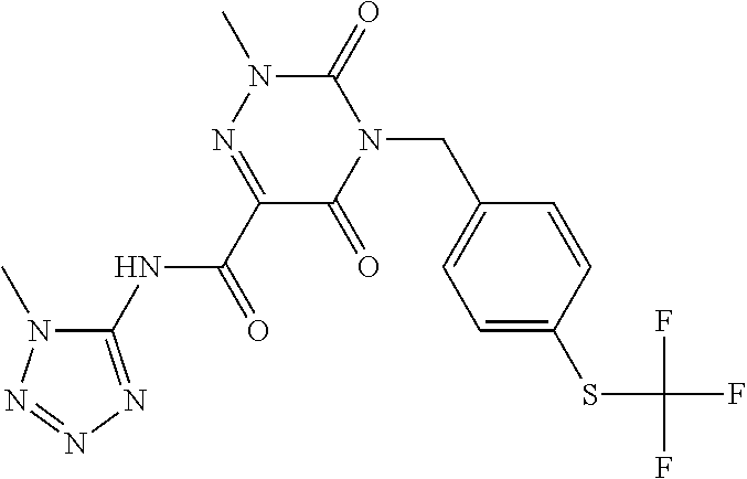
C1(NC(C2=NN(C)C(=O)N(CC3=CC=C(SC(F)(F)F)C=C3)C2=O)=O)=NN=NN1C
